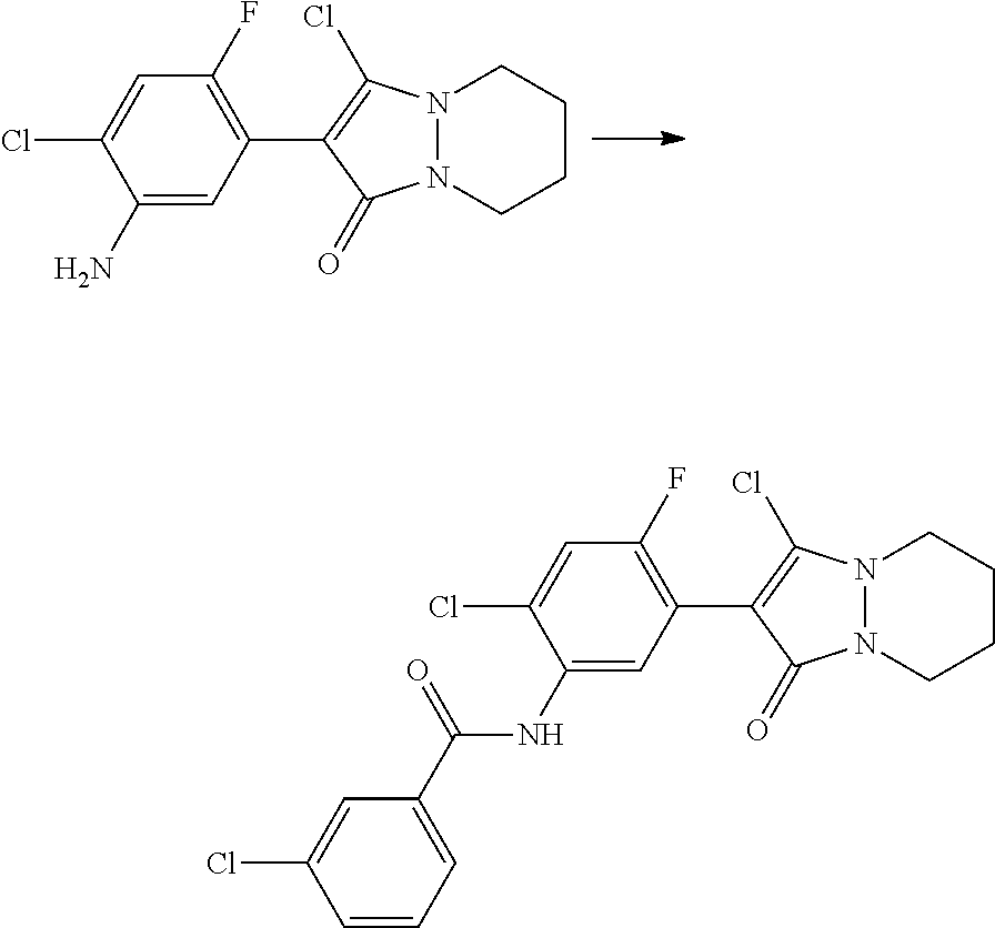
C1=C(Cl)C(N)=CC(C2=C(Cl)N3N(CCCC3)C2=O)=C1F.C1=C(Cl)C(NC(C2=CC=CC(Cl)=C2)=O)=CC(C2=C(Cl)N3N(CCCC3)C2=O)=C1F
